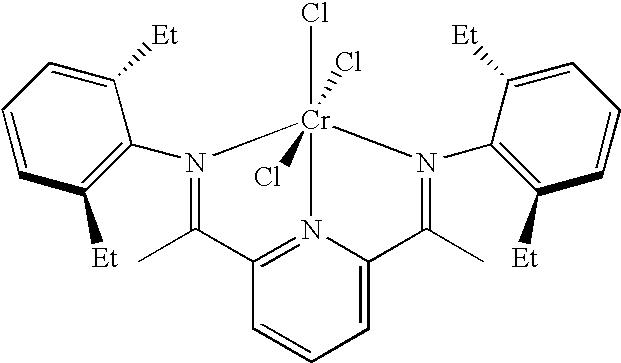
C1=CC=C2N3=C1C(C)=N(C1=C([Et])C=CC=C1[Et])[Cr]3(Cl)(Cl)(Cl)N(C1=C([Et])C=CC=C1[Et])=C2C
